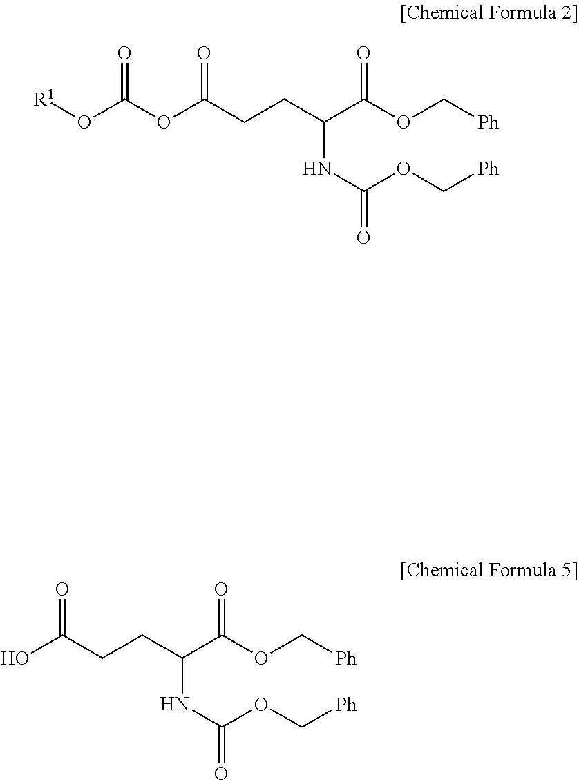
C(NC(OC[Ph])=O)(C(OC[Ph])=O)CCC(OC(O[R1])=O)=O.C(NC(OC[Ph])=O)(C(OC[Ph])=O)CCC(O)=O
